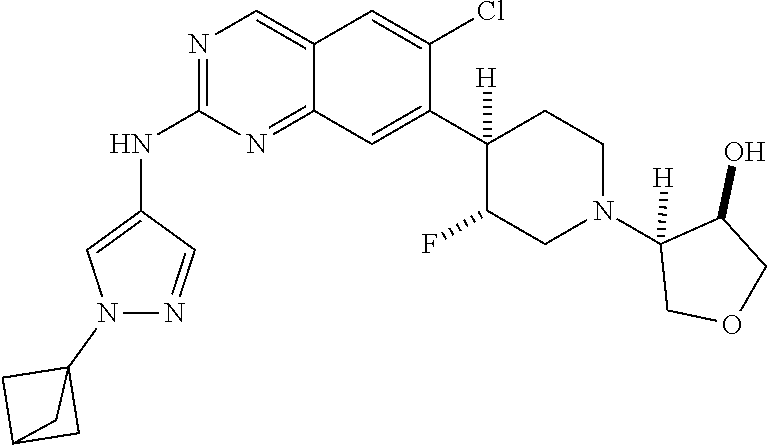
C12=CN=C(NC3=CN(C45CC(C4)C5)N=C3)N=C1C=C(C1([H])C(F)CN(C3([H])COCC3O)CC1)C(Cl)=C2
